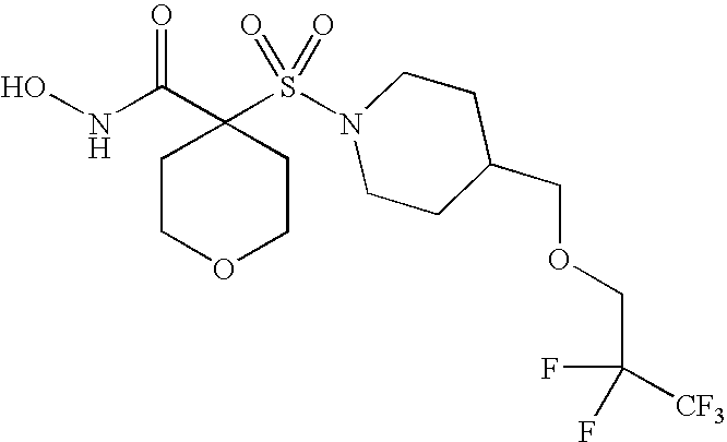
C1(S(N2CCC(COCC(F)(F)[CF3])CC2)(=O)=O)(C(NO)=O)CCOCC1
